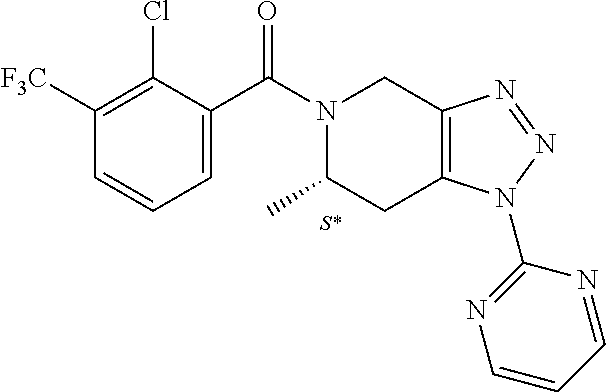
C1=C(C(N2C(C)CC3=C(C2)N=NN3C2=NC=CC=N2)=O)C(Cl)=C([F3C])C=C1.[S*]
